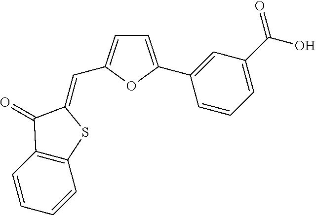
C1=CC2=C(C=C1)SC(=CC1=CC=C(C3=CC(C(=O)O)=CC=C3)O1)C2=O
